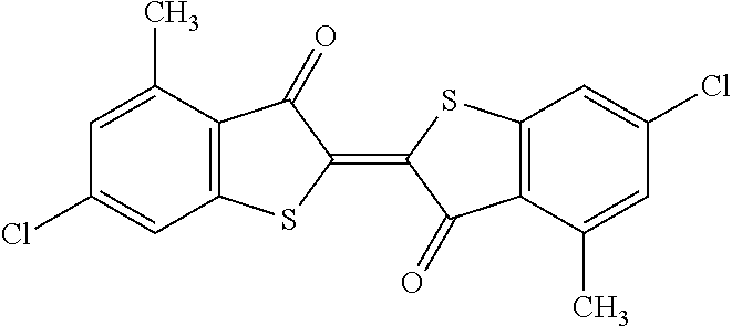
C1=C(C)C2=C(C=C1Cl)SC(=C1SC3=C(C1=O)C(C)=CC(Cl)=C3)C2=O
